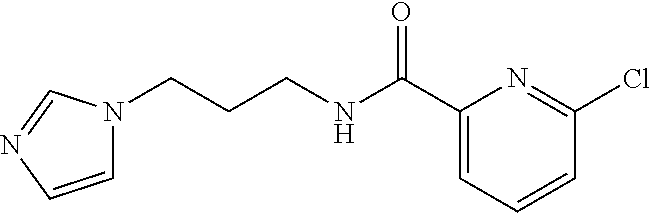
C1(C(NCCCN2C=CN=C2)=O)=CC=CC(Cl)=N1
